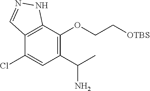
C12=C(C(OCC[OTBS])=C(C(C)N)C=C1Cl)NN=C2
